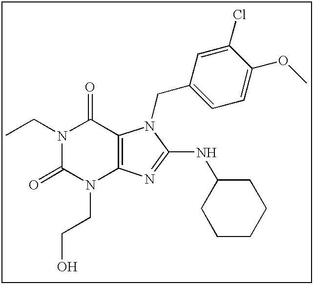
N1(CC)C(=O)N(CCO)C2=C(C1=O)N(CC1=CC=C(OC)C(Cl)=C1)C(NC1CCCCC1)=N2
